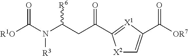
N([R3])(C(CC(=O)C1=[X1]C(C([OR7])=O)=C[X2]1)[R6])C([R1O])=O
